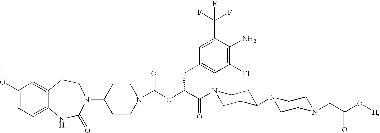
C1(OC)=CC=C2C(=C1)CCN(C1CCN(C(OC(C(=O)N3CCC(N4CCN(CC(O[H])=O)CC4)CC3)CC3=CC(Cl)=C(N)C(C(F)(F)F)=C3)=O)CC1)C(=O)N2
